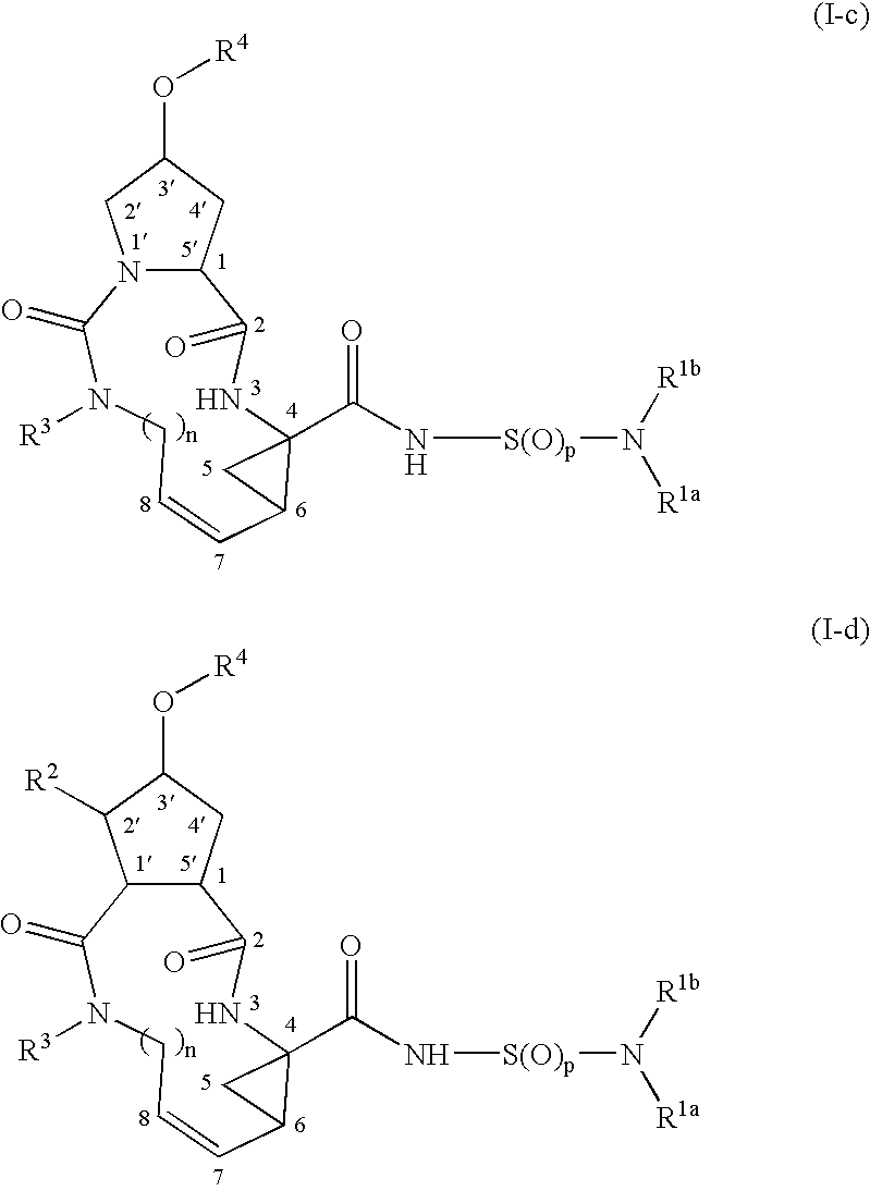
N12C(CC(O[R4])C1)C(=O)NC1(C(N[S(O)p]N([R1a])[R1b])=O)C(C=CCN([R3])C2=O)C1.C12C(CC(O[R4])C1[R2])C(=O)NC1(C(N[S(O)p]N([R1a])[R1b])=O)C(C=CCN([R3])C2=O)C1
